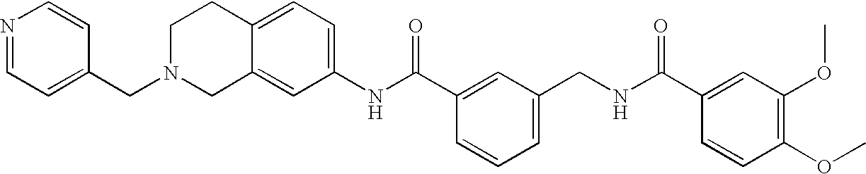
C12=CC(NC(C3=CC(CNC(C4=CC(OC)=C(OC)C=C4)=O)=CC=C3)=O)=CC=C1CCN(CC1=CC=NC=C1)C2
